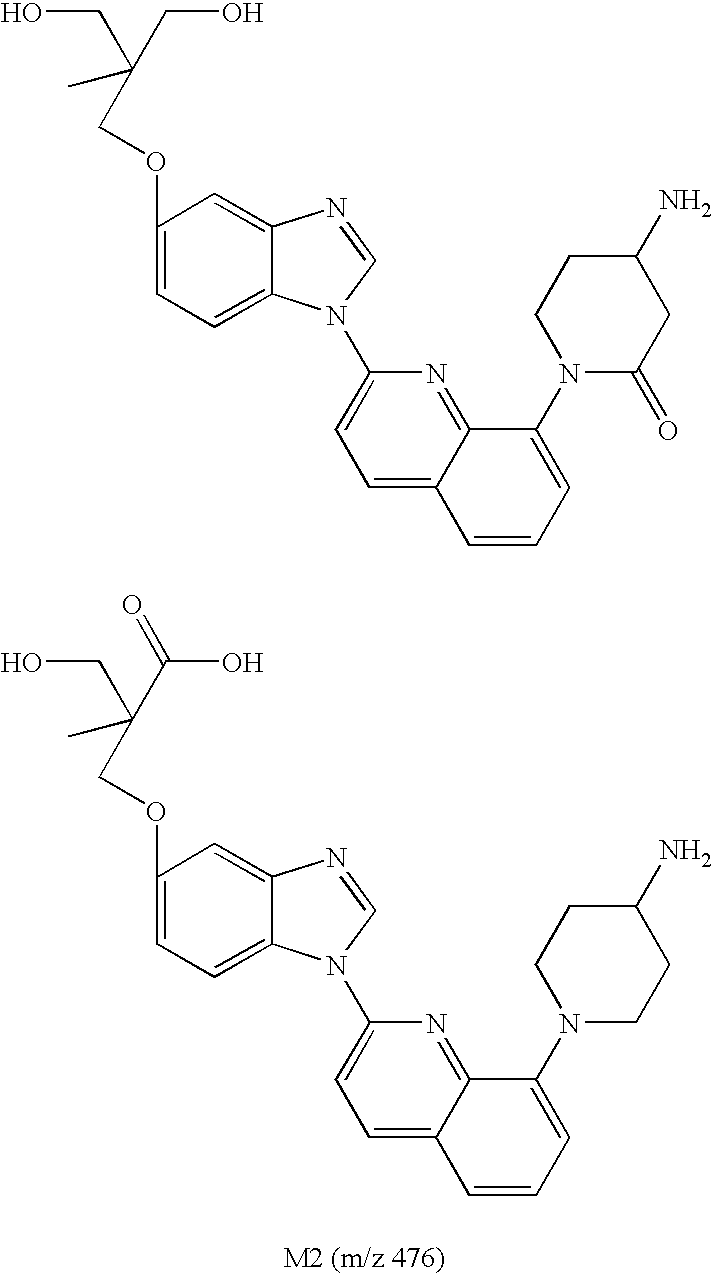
C1(OCC(C(O)=O)(CO)C)=CC=C2C(=C1)N=CN2C1=CC=C2C(=N1)C(N1CCC(N)CC1)=CC=C2.C1(OCC(CO)(CO)C)=CC=C2C(=C1)N=CN2C1=CC=C2C(=N1)C(N1C(=O)CC(N)CC1)=CC=C2
